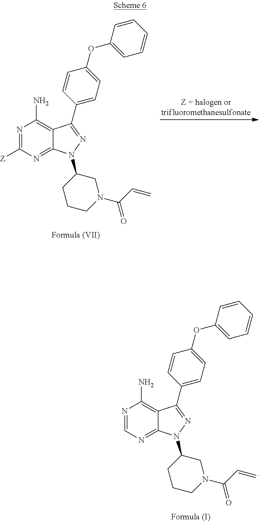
N1=CN=C2C(=C1N)C(C1=CC=C(OC3=CC=CC=C3)C=C1)=NN2C1CCCN(C(C=C)=O)C1.N1=C([Z])N=C2C(=C1N)C(C1=CC=C(OC3=CC=CC=C3)C=C1)=NN2C1CCCN(C(C=C)=O)C1
